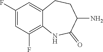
C1(F)=CC(F)=C2C(=C1)CCC(N)C(=O)N2
